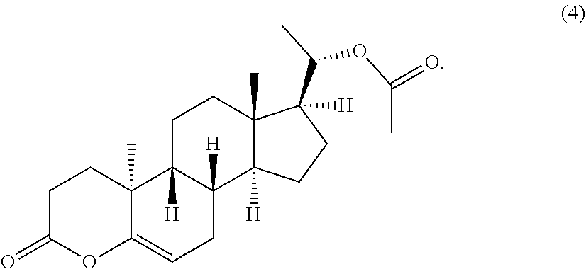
C12(C)C(=CCC3([H])C1([H])CCC1(C)C3([H])CCC1(C(C)OC(C)=O)[H])OC(=O)CC2
